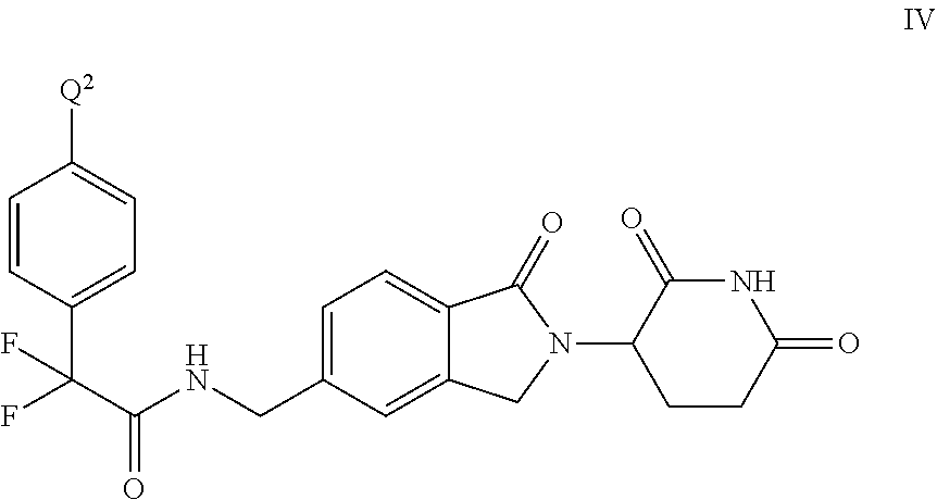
C(C(NCC1=CC=C2C(=C1)CN(C1CCC(=O)NC1=O)C2=O)=O)(F)(F)C1=CC=C([Q2])C=C1
